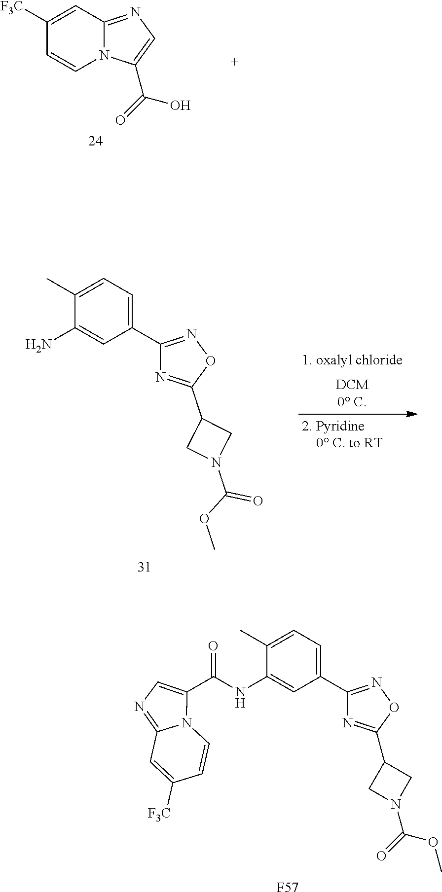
N12C(=NC=C1C(NC1=CC(C3=NOC(C4CN(C(OC)=O)C4)=N3)=CC=C1C)=O)C=C([F3C])C=C2.[F57].N12C(=NC=C1C(=O)O)C=C([F3C])C=C2.C1(C)=CC=C(C2=NOC(C3CN(C(=O)OC)C3)=N2)C=C1N
